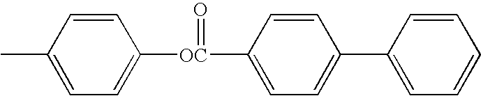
C1=CC(C)=CC=C1[OC](C1=CC=C(C2=CC=CC=C2)C=C1)=O
